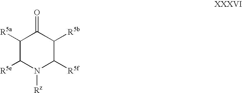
C1([R5a])C([R5e])N([Rz])C([R5f])C([R5b])C1=O
